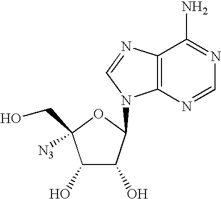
C1(O)C(O)C(N2C3=C(N=C2)C(N)=NC=N3)OC1([N3])CO
